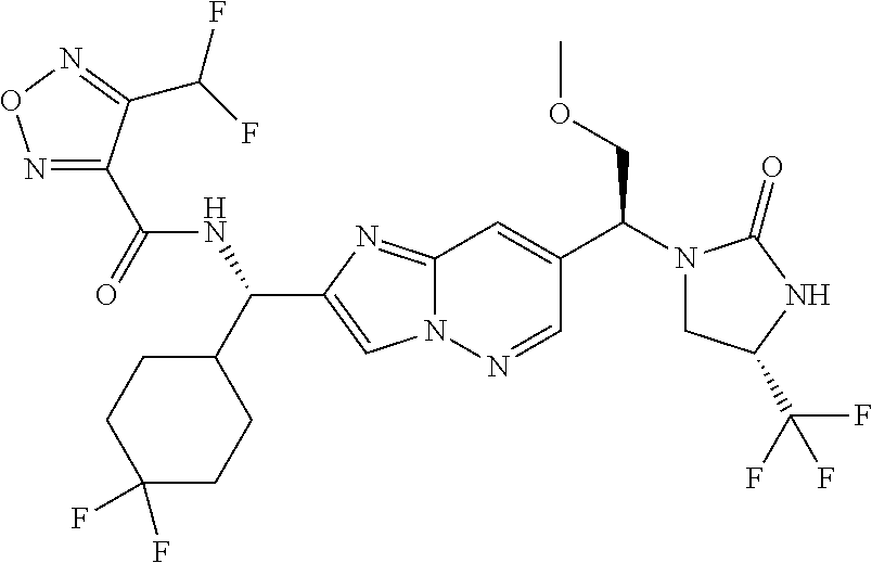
N1=C(C(NC(C2CCC(F)(F)CC2)C2=CN3C(=N2)C=C(C(COC)N2CC(C(F)(F)F)NC2=O)C=N3)=O)C(C(F)F)=NO1
